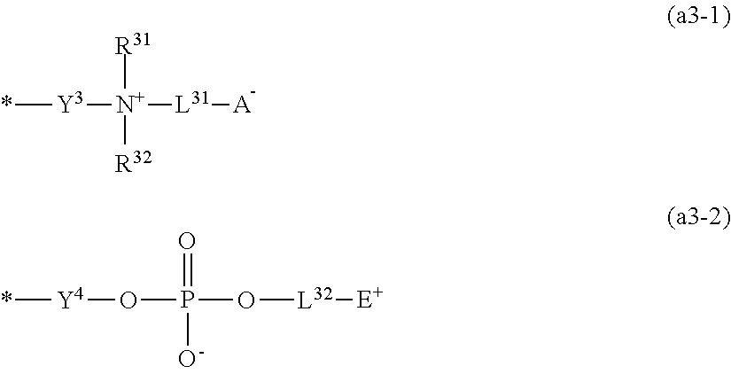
*[Y3][N+]([L31][A])([R31])[R32].[Y4](OP(O[L32][E+])(=O)O)*
